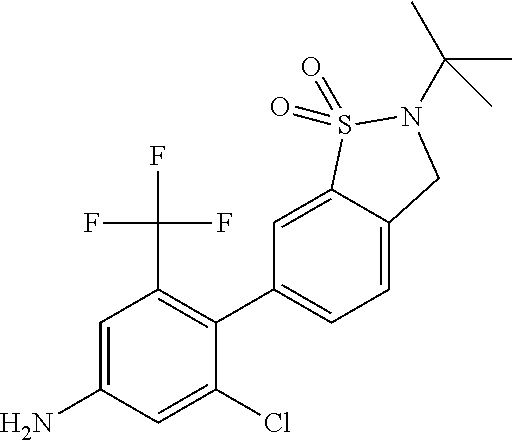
C1=C2C(=CC(C3=C(C(F)(F)F)C=C(N)C=C3Cl)=C1)S(=O)(=O)N(C(C)(C)C)C2
